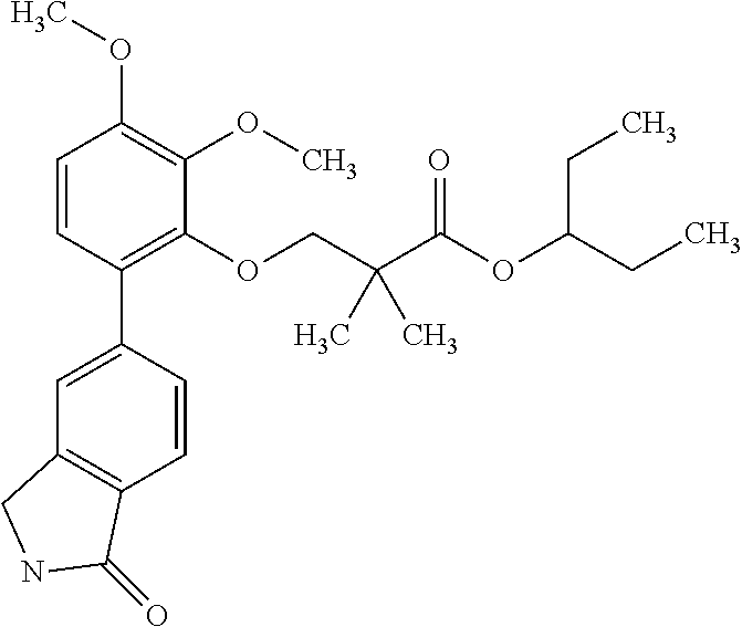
C1=CC(C2=CC3=C(C=C2)C(=O)NC3)=C(OCC(C(OC(CC)CC)=O)(C)C)C(OC)=C1OC
